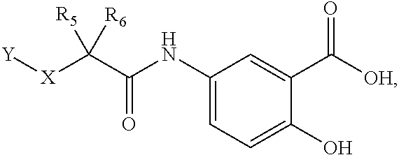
[X](C(C(=O)NC1=CC=C(O)C(C([OH])=O)=C1)([R5])[R6])[Y]
